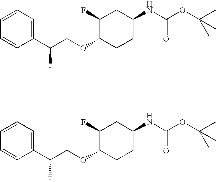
C1(C(COC2CCC(NC(OC(C)(C)C)=O)CC2F)F)=CC=CC=C1.C1(C(COC2CCC(NC(OC(C)(C)C)=O)CC2F)F)=CC=CC=C1
